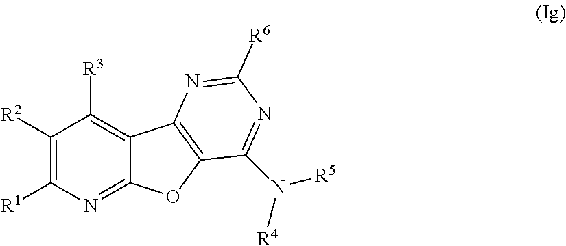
C1([R2])=C([R1])N=C2C(=C1[R3])C1=C(O2)C(N([R4])[R5])=NC([R6])=N1
